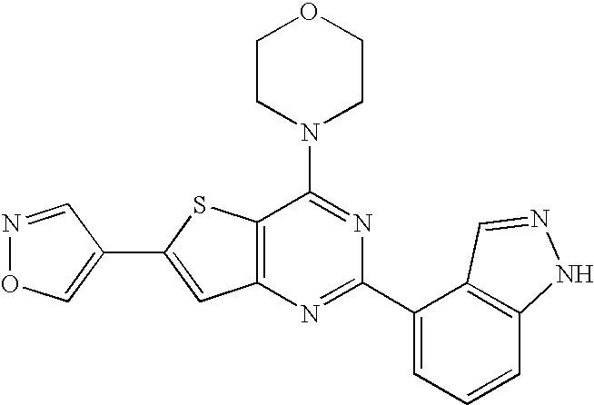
C1CN(C2=NC(C3=CC=CC4=C3C=NN4)=NC3=C2SC(C2=CON=C2)=C3)CCO1
